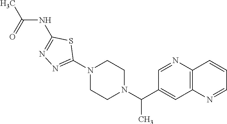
C12=C(N=CC(C(N3CCN(C4=NN=C(NC(C)=O)S4)CC3)C)=C1)C=CC=N2
